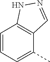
C1=CC=C(C)C2=C1NN=C2
